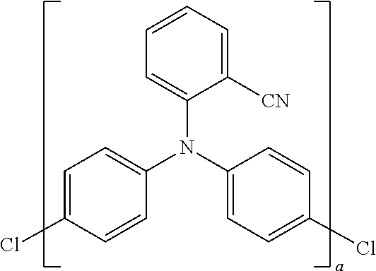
C1=CC=C([CN])C(N(C2=CC=C(Cl)C=C2)C2=CC=C(Cl)C=C2)=C1
